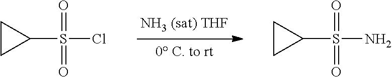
S(Cl)(C1CC1)(=O)=O.S(N)(C1CC1)(=O)=O
